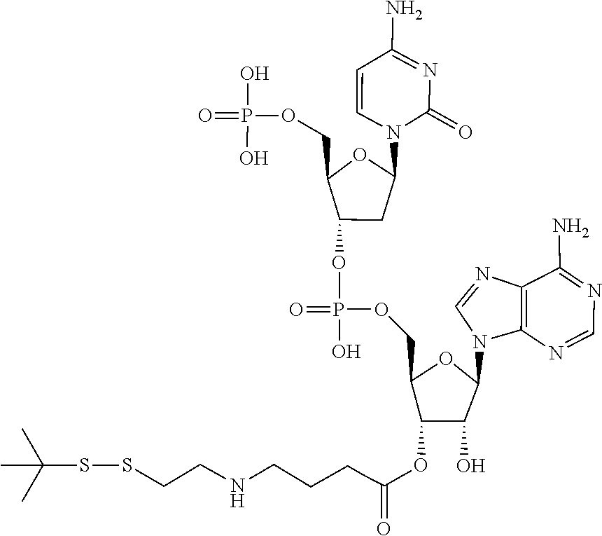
C(CCC(=O)OC1C(COP(O)(OC2C(COP(O)(O)=O)OC(N3C(=O)N=C(N)C=C3)C2)=O)OC(N2C3=C(N=C2)C(N)=NC=N3)C1O)CCNCCCSSC(C)(C)C
